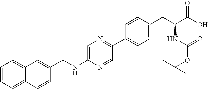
C1=C(NCC2=CC3=CC=CC=C3C=C2)N=CC(C2=CC=C(CC(C(O)=O)NC(OC(C)(C)C)=O)C=C2)=N1
